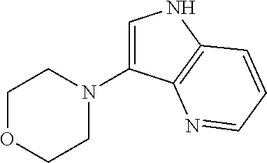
C1N(C2=CNC3=C2N=CC=C3)CCOC1
